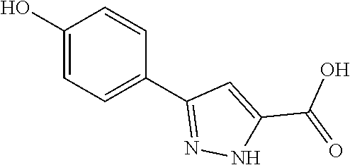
C1(O)=CC=C(C2=NNC(C(=O)O)=C2)C=C1
